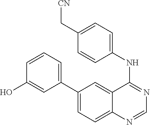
C1(C2=CC=CC(O)=C2)=CC=C2C(=C1)C(NC1=CC=C(C[CN])C=C1)=NC=N2
